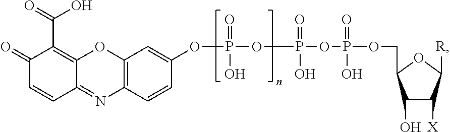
C12=C(C=CC(OP(=O)(OP(OP(OCC3C(O)C([X])C([R])O3)(=O)O)(=O)O)O)=C1)N=C1C(=C(C(=O)O)C(=O)C=C1)O2
